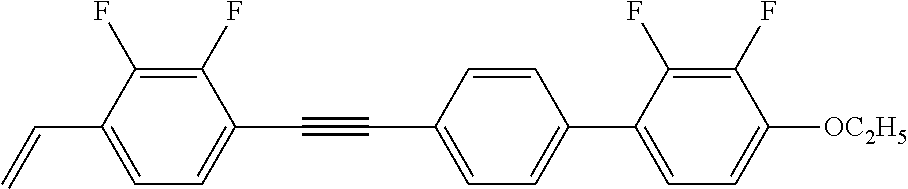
C1(F)=C(F)C(C=C)=CC=C1C#CC1=CC=C(C2=CC=C([OC2H5])C(F)=C2F)C=C1
